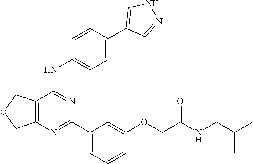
C12=C(N=C(C3=CC=CC(OCC(NCC(C)C)=O)=C3)N=C1NC1=CC=C(C3=CNN=C3)C=C1)COC2
